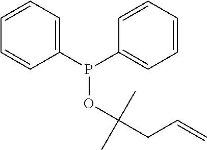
O(P(C1=CC=CC=C1)C1=CC=CC=C1)C(CC=C)(C)C
